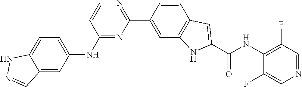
C12=CC=C(NC3=NC(C4=CC5=C(C=C4)C=C(C(NC4=C(F)C=NC=C4F)=O)N5)=NC=C3)C=C1C=NN2
